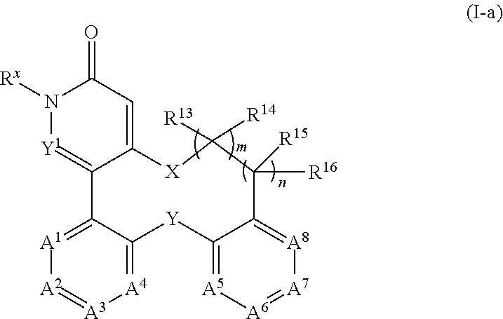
[X]1C2=CC(=O)N([Rx])[Y1]=C2C2=[A1][A2]=[A3][A4]=C2[Y]C2=[A5][A6]=[A7][A8]=C2C([R16])([R15])C1([R14])[R13]
